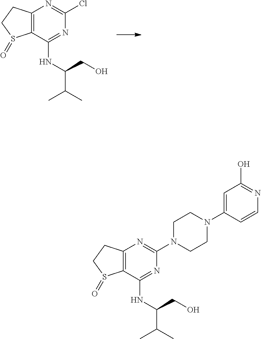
C12=C(C(NC(C(C)C)CO)=NC(Cl)=N1)S(=O)CC2.C12=C(C(NC(CO)C(C)C)=NC(N3CCN(C4=CC(O)=NC=C4)CC3)=N1)S(=O)CC2
